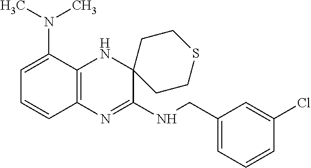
C1(CNC2=NC3=C(NC24CCSCC4)C(N(C)C)=CC=C3)=CC=CC(Cl)=C1
